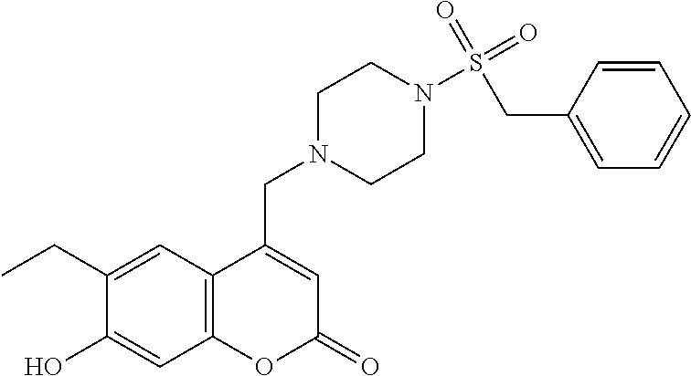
C1(CC)=CC2=C(C=C1O)OC(=O)C=C2CN1CCN(S(=O)(=O)CC2=CC=CC=C2)CC1
